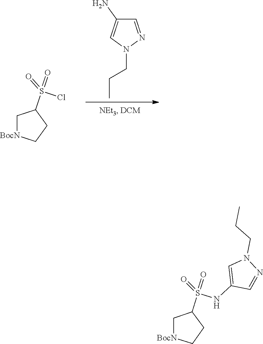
N1(CCC)N=CC(N)=C1.S(=O)(=O)(C1CC[BocN]C1)Cl.C(CN1N=CC(NS(=O)(=O)C2CC[BocN]C2)=C1)C
